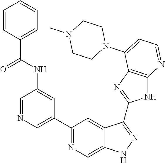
C1=NC=C(C2=NC=C3C(=C2)C(C2=NC4=C(N2)N=CC=C4N2CCN(C)CC2)=NN3)C=C1NC(=O)C1=CC=CC=C1
